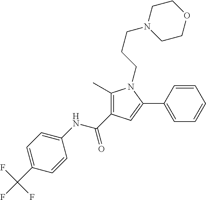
C1(C)=C(C(NC2=CC=C(C(F)(F)F)C=C2)=O)C=C(C2=CC=CC=C2)N1CCCN1CCOCC1
